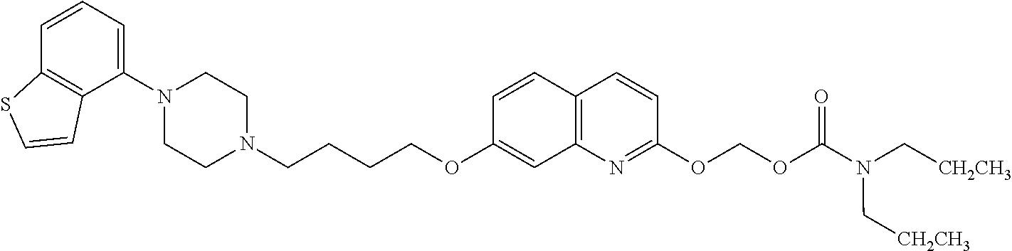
C1(N2CCN(CCCCOC3=CC4=C(C=C3)C=CC(OCOC(N(C[CH2CH3])C[CH2CH3])=O)=N4)CC2)=CC=CC2=C1C=CS2
